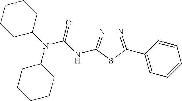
N1=C(C2=CC=CC=C2)SC(NC(N(C2CCCCC2)C2CCCCC2)=O)=N1
